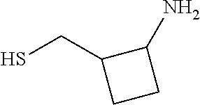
SCC1CCC1N
